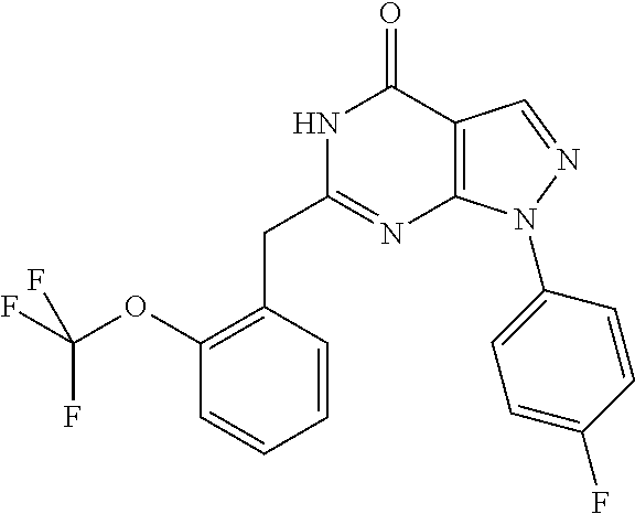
N1C(CC2=C(OC(F)(F)F)C=CC=C2)=NC2=C(C1=O)C=NN2C1=CC=C(F)C=C1
